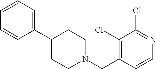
C1(Cl)=C(CN2CCC(C3=CC=CC=C3)CC2)C=CN=C1Cl
